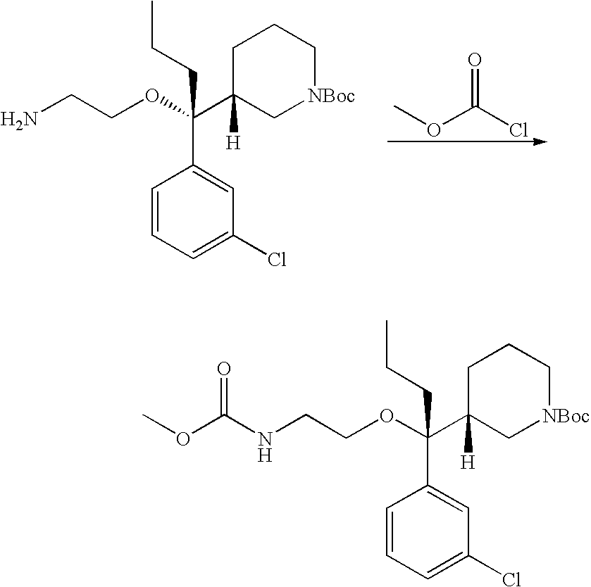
C1C(C(OCCN)(C2=CC(Cl)=CC=C2)CCC)([H])C[NBoc]CC1.COC(Cl)=O.C1C(C(OCCNC(OC)=O)(C2=CC(Cl)=CC=C2)CCC)([H])C[NBoc]CC1
